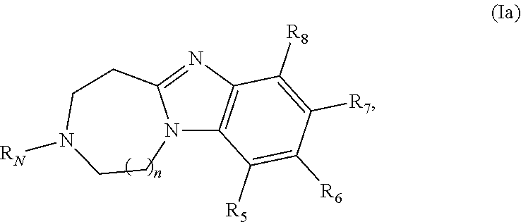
N12C3=C(N=C1CCN([RN])CC2)C([R8])=C([R7])C([R6])=C3[R5]
